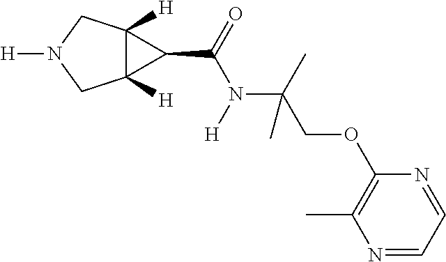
N1=CC=NC(OCC(N([H])C(=O)C2C3([H])C2([H])CN([H])C3)(C)C)=C1C
